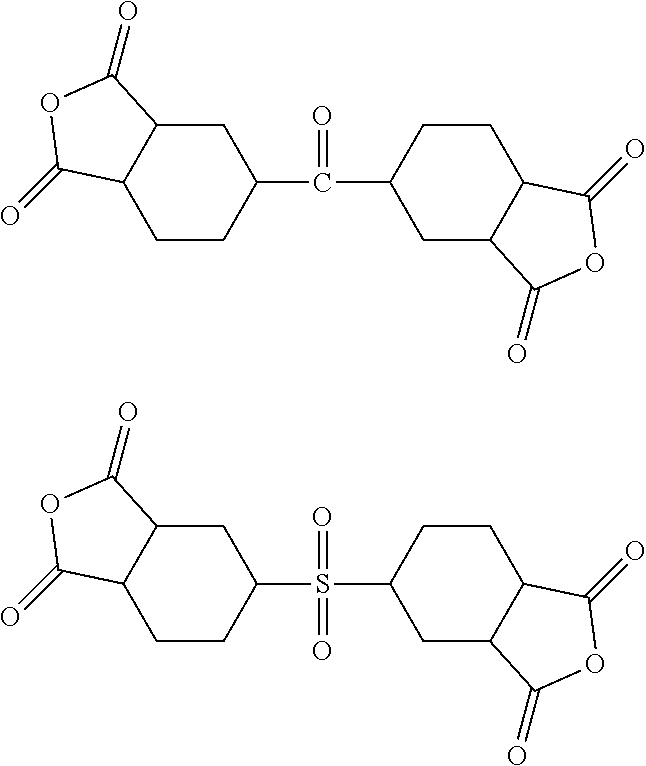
C1C2C(CCC1C(C1CC3C(CC1)C(=O)OC3=O)=O)C(=O)OC2=O.C1C2C(CCC1S(C1CC3C(CC1)C(=O)OC3=O)(=O)=O)C(=O)OC2=O
